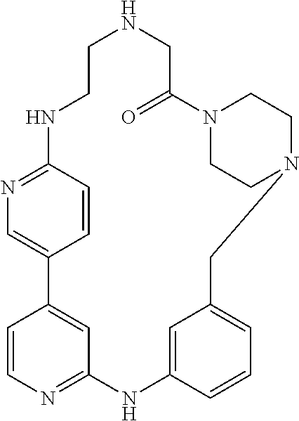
N1=C2C=CC(=C1)C1=CC(=NC=C1)NC1=CC(=CC=C1)CN1CCN(C(=O)CNCCN2)CC1
